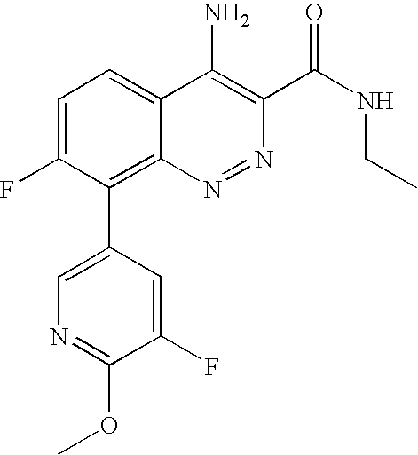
C1=C(C2=C3C(=CC=C2F)C(N)=C(C(NCC)=O)N=N3)C=C(F)C(OC)=N1
